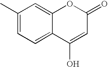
C1(C)=CC=C2C(=C1)OC(=O)C=C2O
